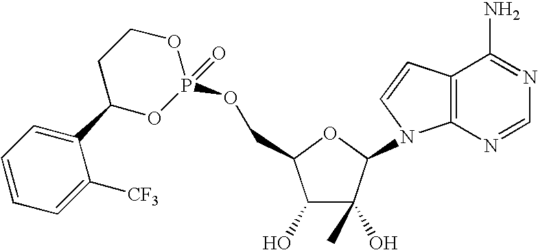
C1(O)C(O)(C)C(N2C3=C(C=C2)C(N)=NC=N3)OC1COP1(=O)OCCC(C2=CC=CC=C2[CF3])O1
